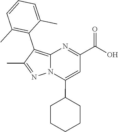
N12C(=C(C3=C(C)C=CC=C3C)C(C)=N1)N=C(C(O)=O)C=C2C1CCCCC1
